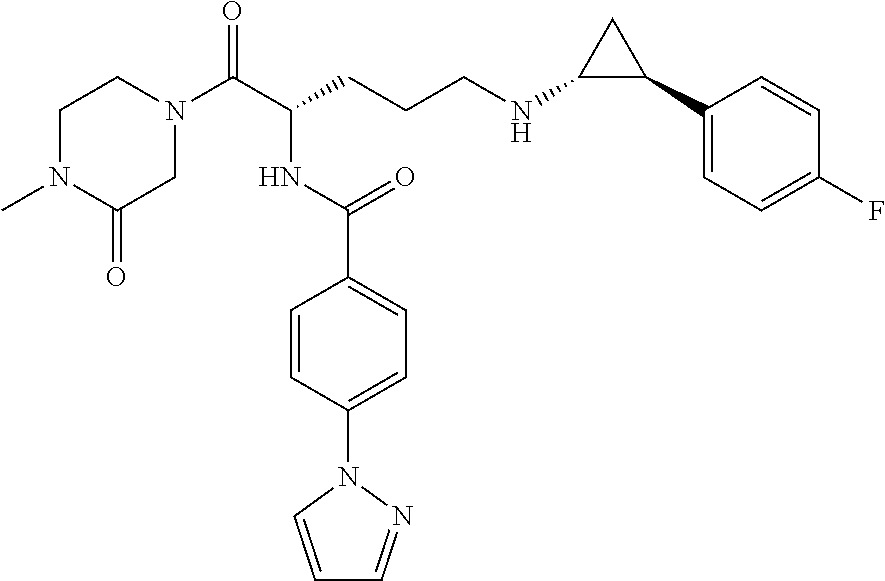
C1N(C)C(=O)CN(C(C(CCCNC2C(C3=CC=C(F)C=C3)C2)NC(C2=CC=C(N3C=CC=N3)C=C2)=O)=O)C1
